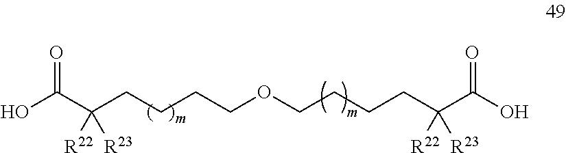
O(CCCCC(C(O)=O)([R22])[R23])CCCCC(C(O)=O)([R22])[R23]
